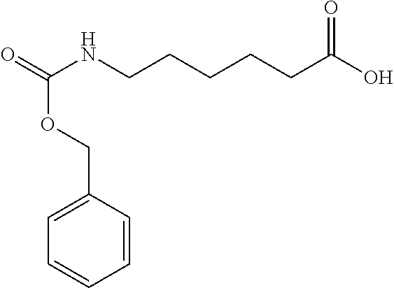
C1=CC(COC(=O)NCCCCCC(O)=O)=CC=C1
